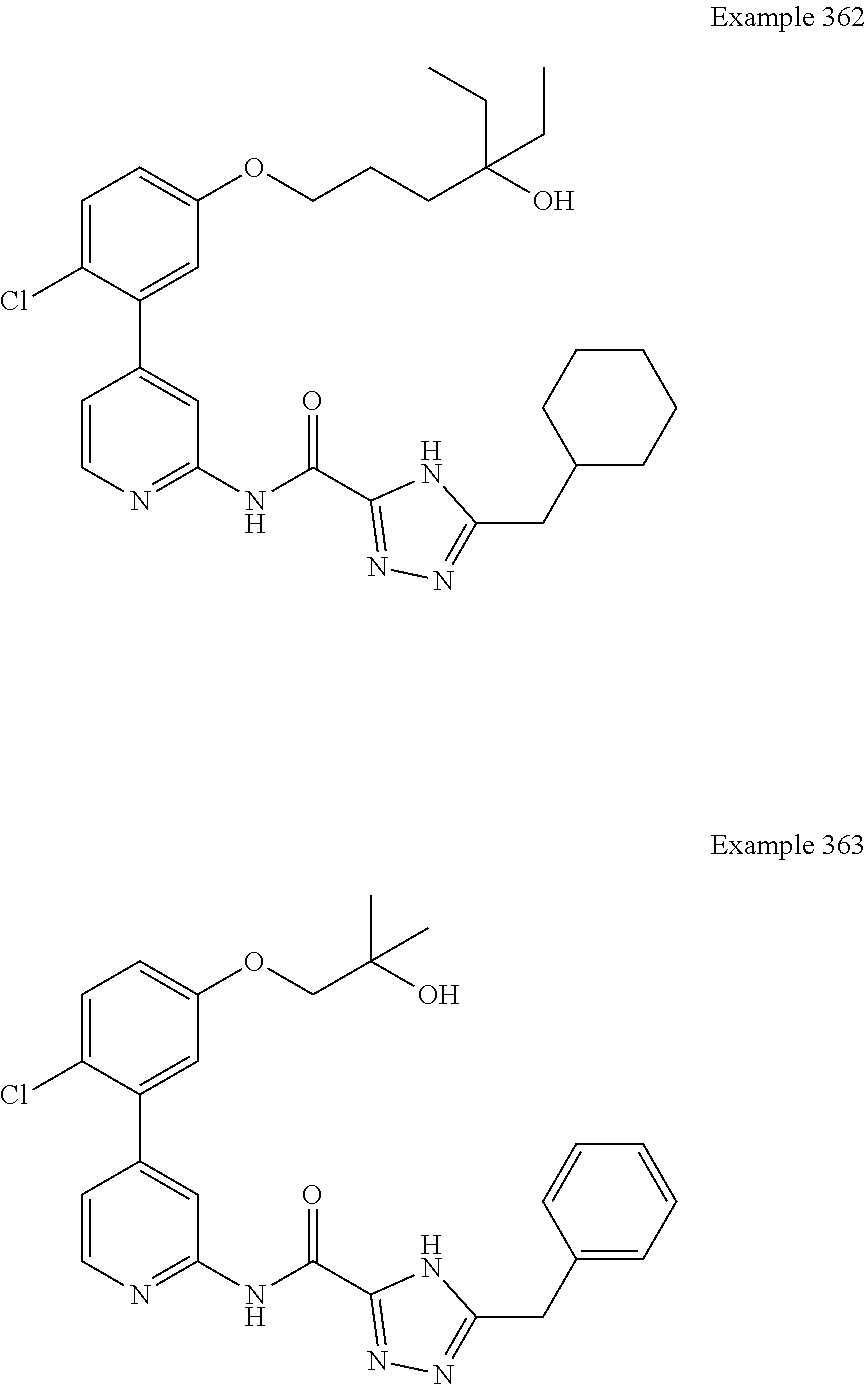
C1=C(Cl)C(C2=CC(NC(C3=NN=C(CC4CCCCC4)N3)=O)=NC=C2)=CC(OCCCC(O)(CC)CC)=C1.C1=C(Cl)C(C2=CC(NC(C3=NN=C(CC4=CC=CC=C4)N3)=O)=NC=C2)=CC(OCC(O)(C)C)=C1
